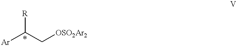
[Ar]C(C[OSO2Ar2])[R]
